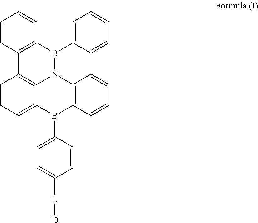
C1=CC2=C(C=C1)B1N3C4=C2C=CC=C4B(C2=CC=C([L][D])C=C2)C2=C3C(=CC=C2)C2=CC=CC=C12
